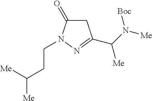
C1C(=O)N(CCC([Me])[Me])N=C1C(N([Me])[Boc])[Me]
